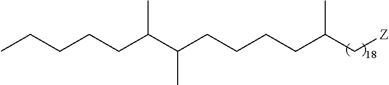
C(C(C(CCCCC(C[Z])C)C)C)CCCC
